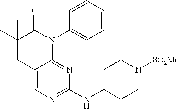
C1(C)(C)CC2=CN=C(NC3CCN([SO2Me])CC3)N=C2N(C2=CC=CC=C2)C1=O
